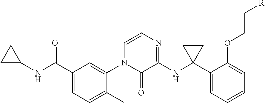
C1(C(NC2CC2)=O)=CC=C(C)C(N2C(=O)C(NC3(C4=CC=CC=C4OCC[R])CC3)=NC=C2)=C1
